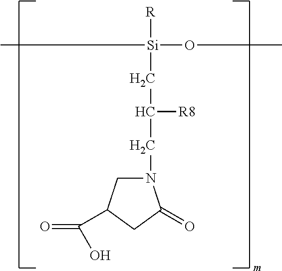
N1(CC([R8])C[Si]([R])(C)OC)CC(C(O)=O)CC1=O
